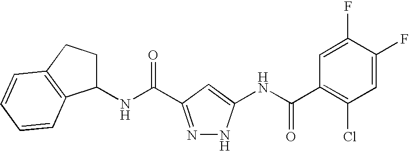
C1(NC(=O)C2=NNC(NC(C3=C(Cl)C=C(F)C(F)=C3)=O)=C2)CCC2=C1C=CC=C2
